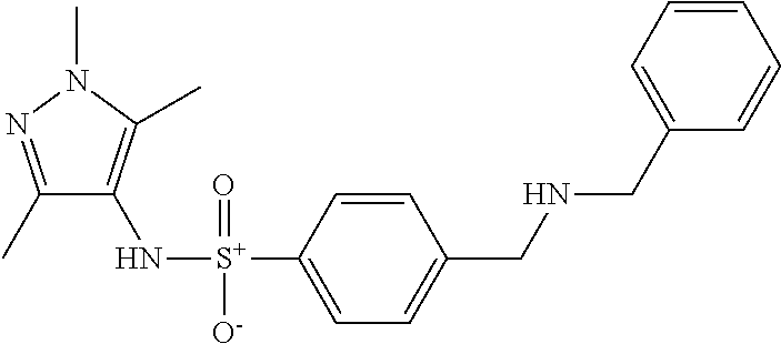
C1(C)=NN(C)C(C)=C1N[S+](C1=CC=C(CNCC2=CC=CC=C2)C=C1)(=O)[O-]
